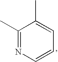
C1(C)=NC=CC=C1C
